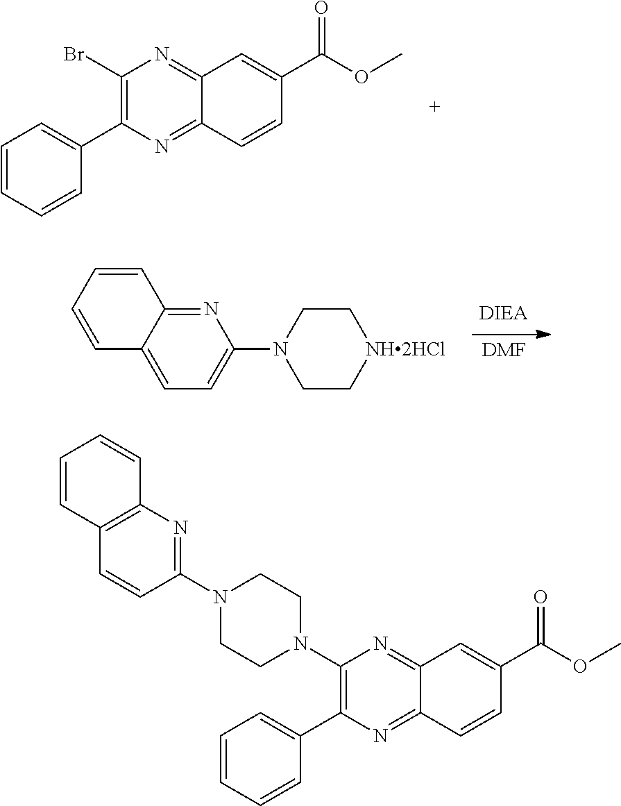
C1(Br)=C(C2=CC=CC=C2)N=C2C(=N1)C=C(C(=O)OC)C=C2.[DMF].N1=C2C(=CC=C1N1CC[NH2HCl]CC1)C=CC=C2.C1(N2CCN(C3=NC4=C(C=C3)C=CC=C4)CC2)=C(C2=CC=CC=C2)N=C2C(=N1)C=C(C(=O)OC)C=C2
